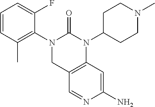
C1=CC(C)=C(N2CC3=C(N(C4CCN(C)CC4)C2=O)C=C(N)N=C3)C(F)=C1
